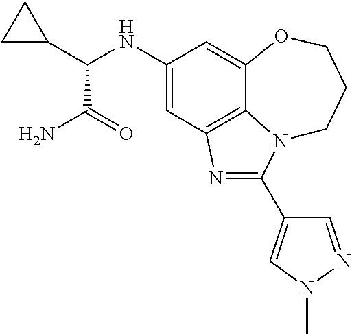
C1(NC(C2CC2)C(N)=O)=CC2=C3C(=C1)OCCCN3C(C1=CN(C)N=C1)=N2
